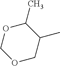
O1CC(C)C(C)OC1
